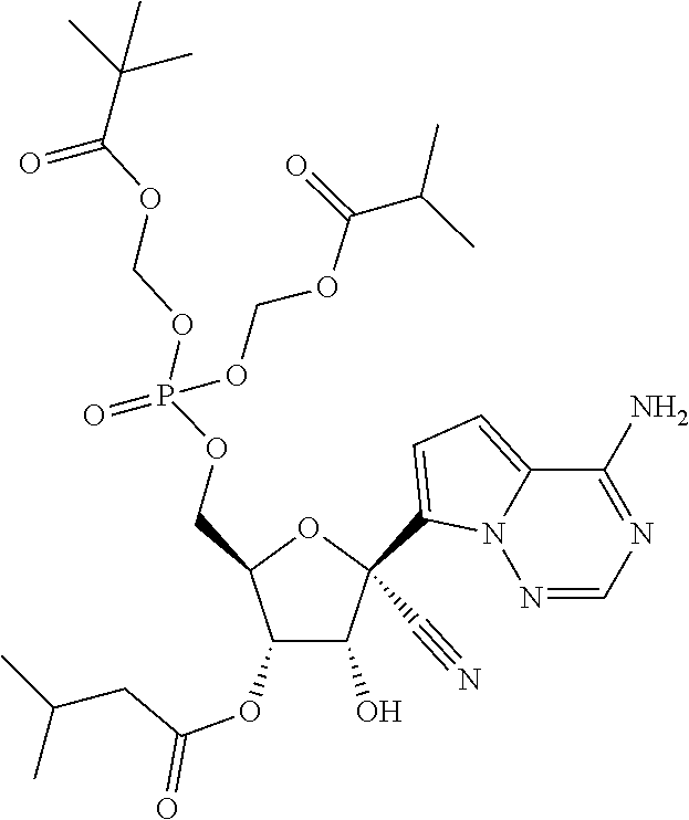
C1(C#N)(C2=CC=C3N2N=CN=C3N)C(O)C(OC(CC(C)C)=O)C(COP(OCOC(=O)C(C)(C)C)(=O)OCOC(=O)C(C)C)O1
